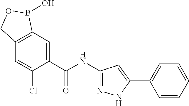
C1=C(C(NC2=NNC(C3=CC=CC=C3)=C2)=O)C(Cl)=CC2=C1B(O)OC2
